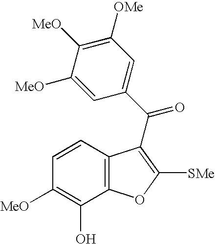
C1=C([MeO])C([MeO])=C([OMe])C=C1C(=O)C1=C([SMe])OC2=C1C=CC([MeO])=C2O
